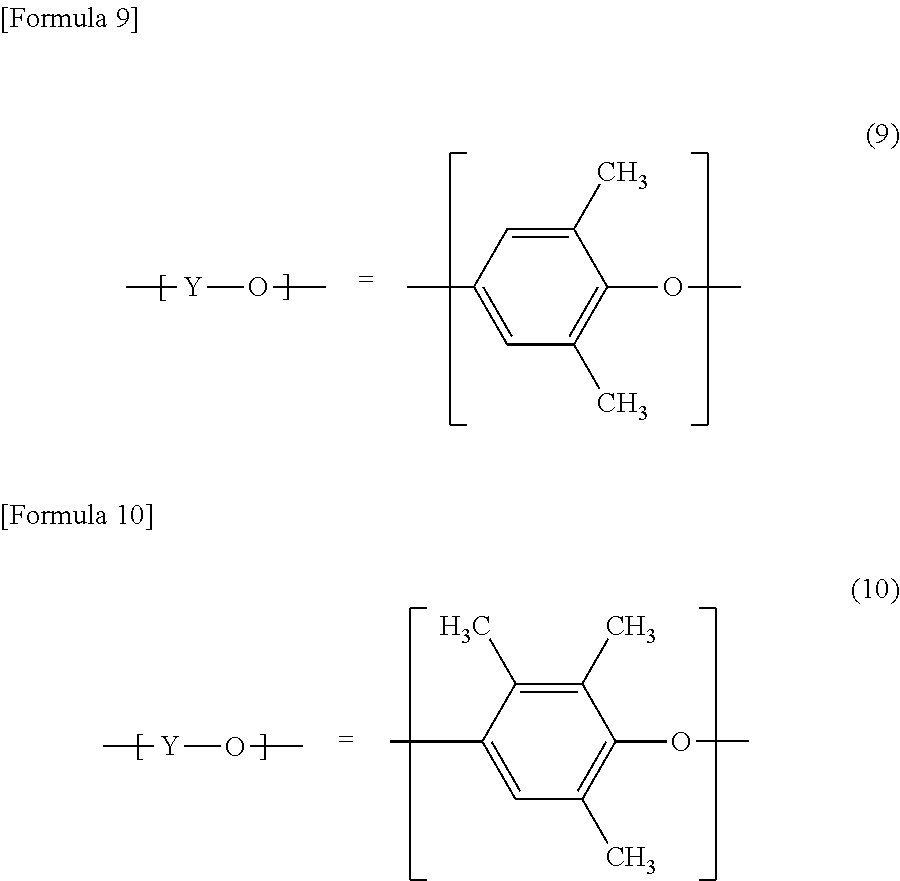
CC1=CC(C)=C(OC)C(C)=C1.C[Y]OC.CC1=CC(C)=C(OC)C(C)=C1C.C[Y]OC
